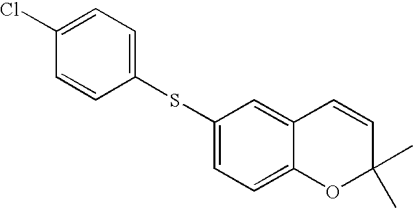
C1(SC2=CC=C(Cl)C=C2)=CC=C2C(=C1)C=CC(C)(C)O2
